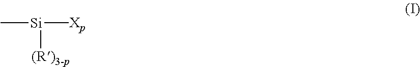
C[Si]([Xp])(C)[(R)3-p]
